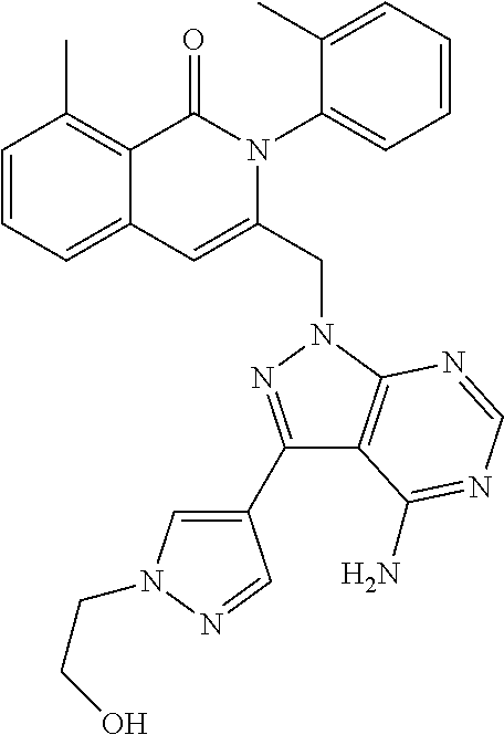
C1=CC=C2C(=C1C)C(=O)N(C1=CC=CC=C1C)C(CN1C3=C(C(C4=CN(CCO)N=C4)=N1)C(N)=NC=N3)=C2
